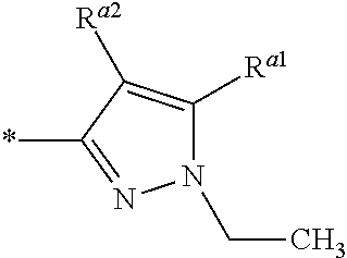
N1(CC)C([Ra1])=C([Ra2])C(*)=N1
